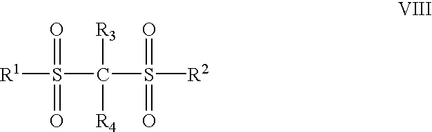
[R1]S(C([R3])([R4])S(=O)(=O)[R2])(=O)=O
